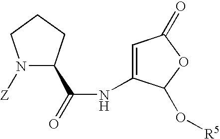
N(C1=CC(=O)OC1O[R5])C(=O)C1N([Z])CCC1
